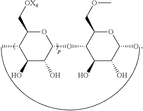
C1(O)C(O)C(OC2C(O)C(O)C(O)OC2COC)OC(C[OX4])C1C
